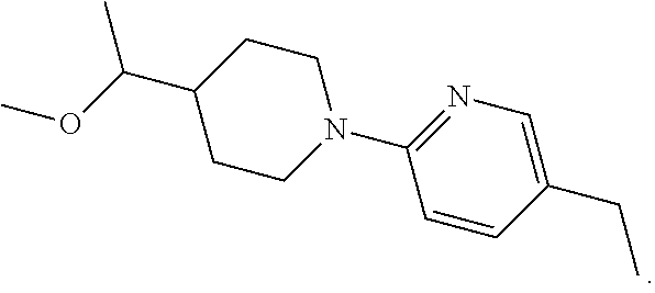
C1CN(C2=NC=C(CC)C=C2)CCC1C(OC)C
